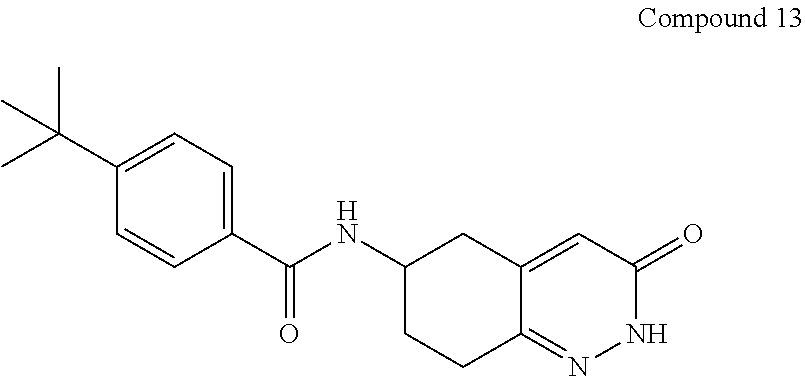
C1=C(C(C)(C)C)C=CC(C(NC2CC3=CC(=O)NN=C3CC2)=O)=C1
